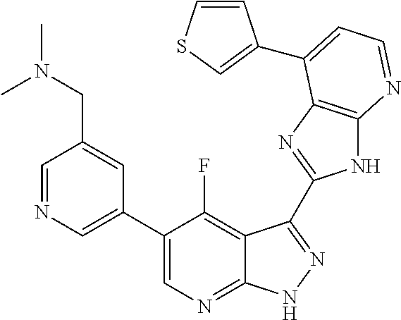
C1=NC=C(C2=CN=C3C(=C2F)C(C2=NC4=C(N2)N=CC=C4C2=CSC=C2)=NN3)C=C1CN(C)C
